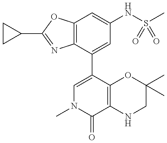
C12=C(C(C3=CN(C)C(=O)C4=C3OC(C)(C)CN4)=CC(NS(=O)(C)=O)=C1)N=C(C1CC1)O2
